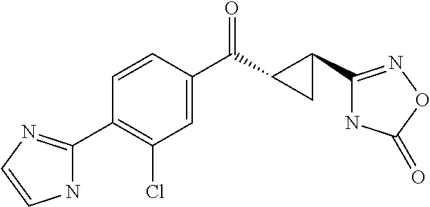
C1=CC(C(C2C(C3=NOC(=O)N3)C2)=O)=CC(Cl)=C1C1=NC=CN1
